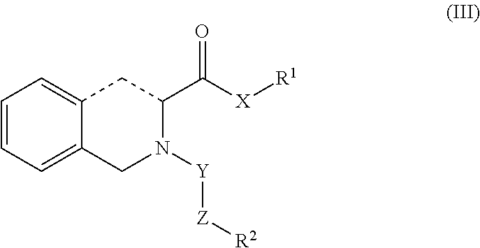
C12=CC=CC=C1CN([Y][Z][R2])C(C([X][R1])=O)C2
